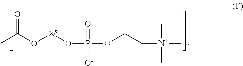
CC(O[Xp]OP(OCC[N+](C)(C)C)(=O)[O-])=O
